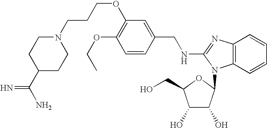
C1(OCC)=C(OCCCN2CCC(C(N)=N)CC2)C=C(CNC2=NC3=C(C=CC=C3)N2C2C(O)C(O)C(CO)O2)C=C1
